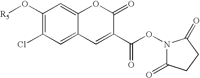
C1(O[R5])=C(Cl)C=C2C(=C1)OC(=O)C(C(ON1C(=O)CCC1=O)=O)=C2
